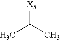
[X5]C(C)C
